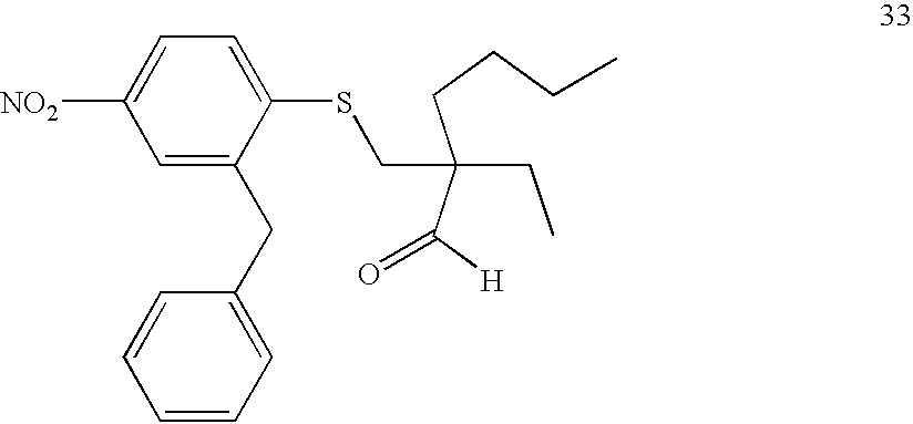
[NO2]C1=CC=C(SCC(CC)(C([H])=O)CCCC)C(CC2=CC=CC=C2)=C1
